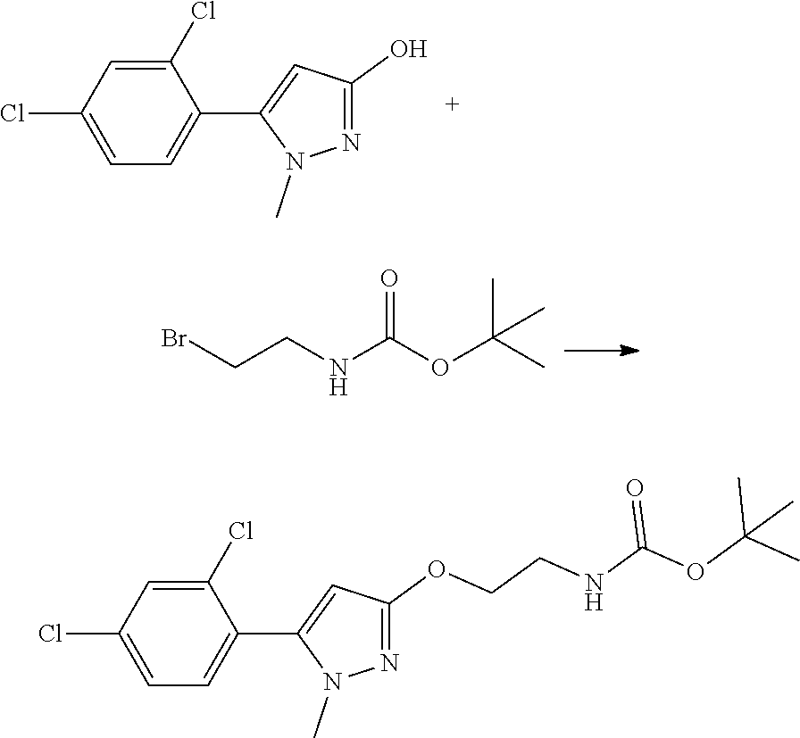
C1(Cl)=CC=C(C2=CC(O)=NN2C)C(Cl)=C1.BrCCNC(OC(C)(C)C)=O.C1(Cl)=CC=C(C2=CC(OCCNC(OC(C)(C)C)=O)=NN2C)C(Cl)=C1
